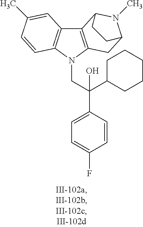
C12=C(N(CC(C3=CC=C(F)C=C3)(C3CCCCC3)O)C3=C1C=C(C)C=C3)CC1N(C)C2CC1
